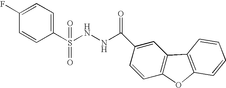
C1(S(NNC(C2=CC3=C(C=C2)OC2=C3C=CC=C2)=O)(=O)=O)=CC=C(F)C=C1
